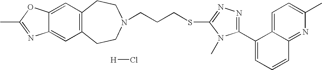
C12=C(CCN(CCCSC3=NN=C(C4=CC=CC5=NC(C)=CC=C45)N3C)CC1)C=C1C(=C2)OC(C)=N1.[H]Cl
